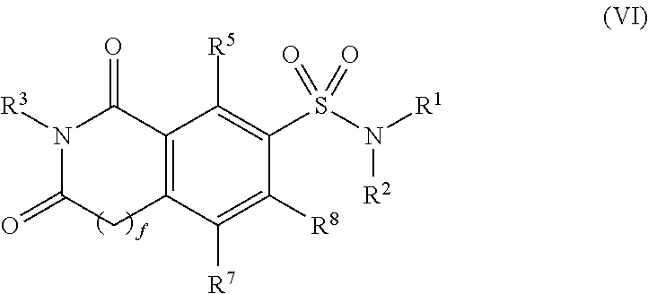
C12=C(C([R7])=C([R8])C(S(N([R2])[R1])(=O)=O)=C1[R5])CC(=O)N([R3])C2=O.[f]
